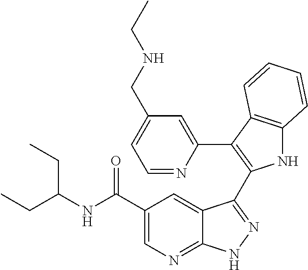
C(C1=CN=C2C(=C1)C(C1=C(C3=CC(CNCC)=CC=N3)C3=C(N1)C=CC=C3)=NN2)(NC(CC)CC)=O
